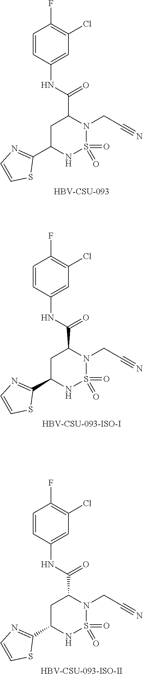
O=S1(=O)N(CC#N)C(C(=O)NC2=CC(Cl)=C(F)C=C2)CC(C2=NC=CS2)N1.[HBV-CSU-093].O=S1(=O)N(CC#N)C(C(=O)NC2=CC(Cl)=C(F)C=C2)CC(C2=NC=CS2)N1.[HBV-CSU-093-ISO-I].O=S1(=O)N(CC#N)C(C(=O)NC2=CC(Cl)=C(F)C=C2)CC(C2=NC=CS2)N1.[HBV-CSU-093-ISO-II]
